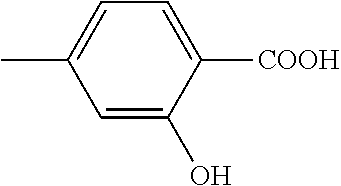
C1=C(O)C([COOH])=CC=C1C
